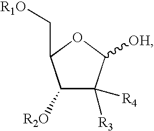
C1([R2O])C([R3])([R4])C([OH])OC1C[R1O]
